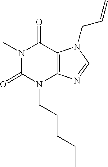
N1(C)C(=O)N(CCCCC)C2=C(C1=O)N(CC=C)C=N2
